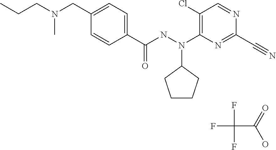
C1=CC(C(NN(C2=C(Cl)C=NC(C#N)=N2)C2CCCC2)=O)=CC=C1CN(CCC)C.FC(F)(F)C(=O)O
